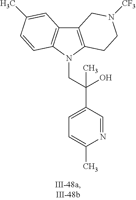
C12=C(N(CC(C3=CC=C(C)N=C3)(O)C)C3=C1C=C(C)C=C3)CCN([CF3])C2
